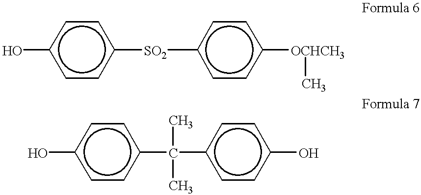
Oc1ccc([SO2]c2ccc([OCHCH3]C)cc2)cc1.Oc1ccc(C(c2ccc(O)cc2)(C)C)cc1
